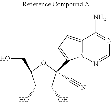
C1=NN2C(=CC=C2C2(C#N)C(O)C(O)C(CO)O2)C(N)=N1
